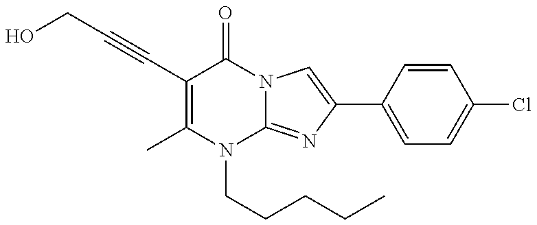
C1(C#CCO)=C(C)N(CCCCC)C2=NC(C3=CC=C(Cl)C=C3)=CN2C1=O
